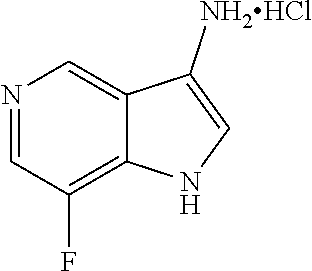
C12=CN=CC(F)=C1NC=C2[NH2HCl]
